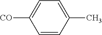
[CO]C1=CC=C(C)C=C1
